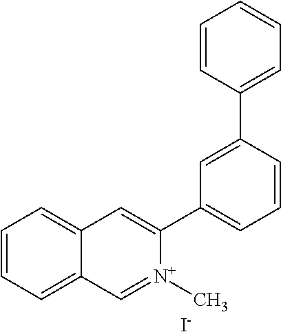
C1=CC=C2C(=C1)C=C(C1=CC=CC(C3=CC=CC=C3)=C1)[N+](C)=C2.[I-]
